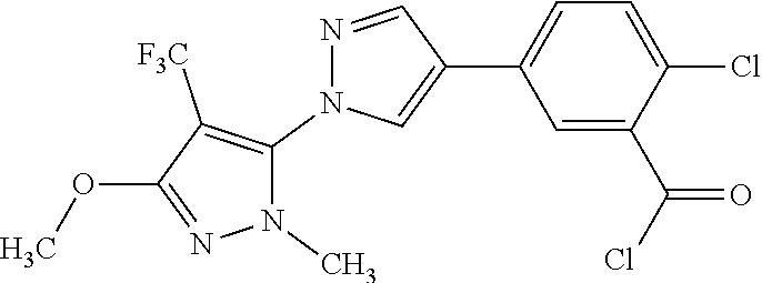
C1=C(C2=CN(C3=C([F3C])C(OC)=NN3C)N=C2)C=C(C(=O)Cl)C(Cl)=C1
